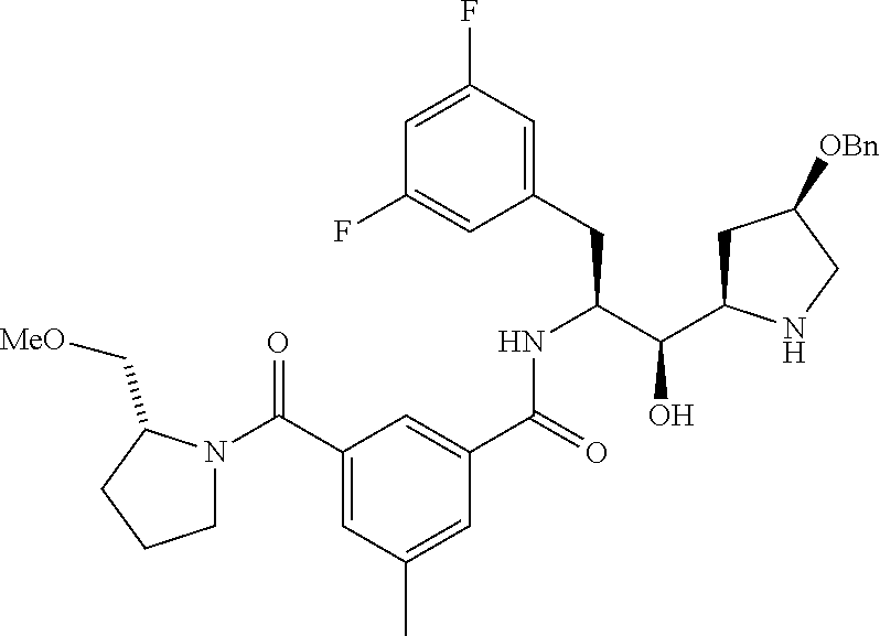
C1(C(=O)N2CCCC2C[MeO])=CC(C)=CC(C(=O)NC(C(O)C2CC([OBn])CN2)CC2=CC(F)=CC(F)=C2)=C1
